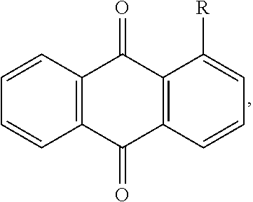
C1=CC=CC2=C1C(=O)C1=C(C2=O)C=CC=C1[R]
